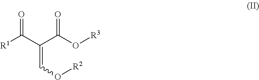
[R1]C(C(C(O[R3])=O)=CO[R2])=O
